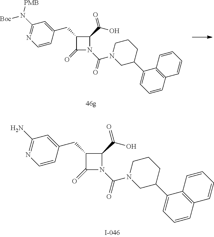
C1(CC2=CC(N([Boc])[PMB])=NC=C2)C(C(O)=O)N(C(=O)N2CC(C3=CC=CC4=C3C=CC=C4)CCC2)C1=O.C1(CC2=CC(N)=NC=C2)C(C(O)=O)N(C(=O)N2CC(C3=CC=CC4=C3C=CC=C4)CCC2)C1=O
